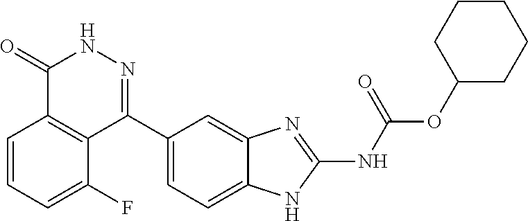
O(C(=O)NC1=NC2=CC(C3=NNC(=O)C4=C3C(F)=CC=C4)=CC=C2N1)C1CCCCC1
